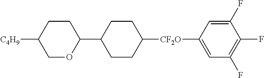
[C4H9]C1COC(C2CCC([CF2O]C3=CC(F)=C(F)C(F)=C3)CC2)CC1
